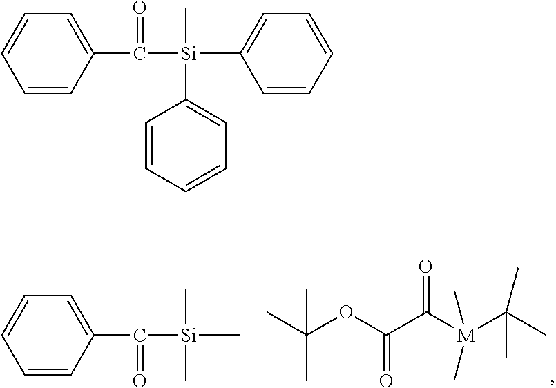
CC(OC(C([M](C(C)(C)C)(C)C)=O)=O)(C)C.C1=CC=CC(C(=O)[Si](C)(C)C)=C1.C1=CC=CC(C(=O)[Si](C)(C2=CC=CC=C2)C2=CC=CC=C2)=C1
